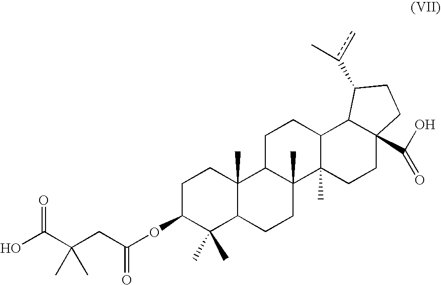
C1C(OC(CC(C(O)=O)(C)C)=O)C(C)(C)C2C(C)(C1)C1C(C)(CC2)C2(C)C(CC1)C1C(C(O)=O)(CC2)CCC1c(c)C
